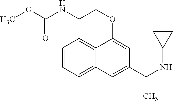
C1=CC=C2C(=C1)C(OCCNC(OC)=O)=CC(C(NC1CC1)C)=C2
